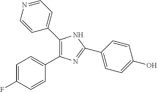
N1=CC=C(C2=C(C3=CC=C(F)C=C3)N=C(C3=CC=C(O)C=C3)N2)C=C1
